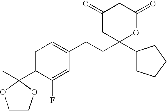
C1(=O)CC(C2CCCC2)(CCC2=CC=C(C3(C)OCCO3)C(F)=C2)OC(=O)C1
